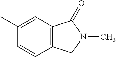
C12=C(C(=O)N(C)C1)C=C(C)C=C2
